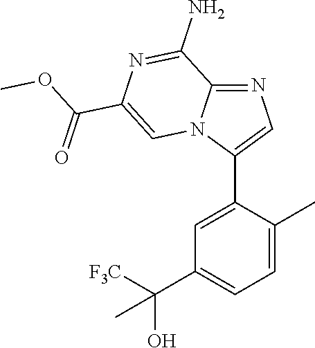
C1=C(C2=CN=C3N2C=C(C(OC)=O)N=C3N)C(C)=CC=C1C([F3C])(O)C
